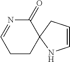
C1(=O)N=CCCC12CC=CN2
